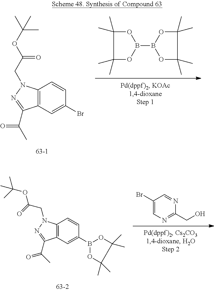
C1(C)(C)OB(B2OC(C)(C)C(C)(C)O2)OC1(C)C.C12=C(C=C(Br)C=C1)C(C(=O)C)=NN2CC(OC(C)(C)C)=O.C1(Br)=CN=C(CO)N=C1.C12=C(C=C(B3OC(C)(C)C(C)(C)O3)C=C1)C(C(=O)C)=NN2CC(=O)OC(C)(C)C
